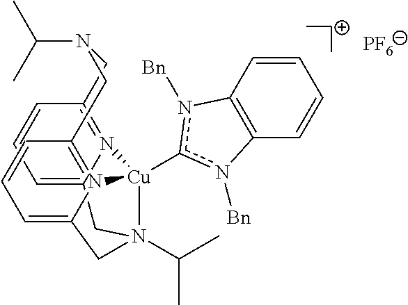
C12=CC=CC3=N1[Cu]1(c4n([Bn])C5=C(C=CC=C5)n4[Bn])N(C(C)C)(CC4=CC=CC(=N14)CN(C(C)C)C3)C2.[PF6]
